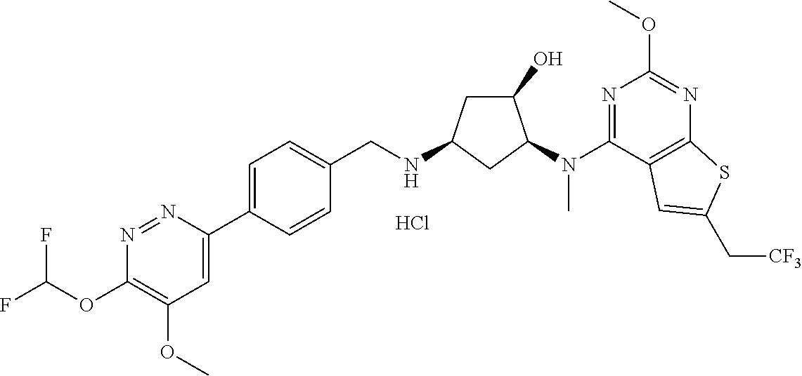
C1(OC(F)F)=C(OC)C=C(C2=CC=C(CNC3CC(O)C(N(C4=NC(OC)=NC5=C4C=C(C[CF3])S5)C)C3)C=C2)N=N1.Cl
